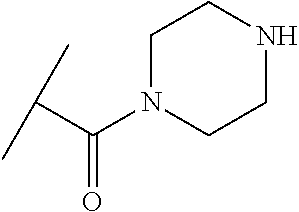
C(C(C)C)(=O)N1CCNCC1
